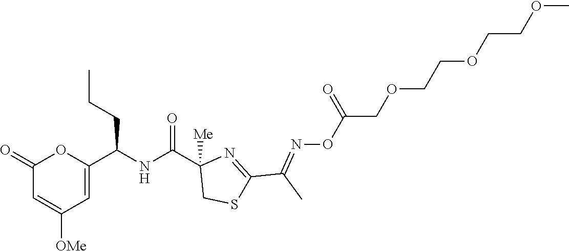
C1(=O)C=C([OMe])C=C(C(NC(C2([Me])CSC(C(C)=NOC(COCCOCCOC)=O)=N2)=O)CCC)O1
